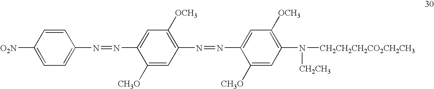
C1=CC(N=NC2=CC([OCH3])=C(N=NC3=CC([OCH3])=C(N([CH2CH2CH2CO2CH2CH3])[CH2CH3])C=C3[CH3O])C=C2[CH3O])=CC=C1[O2N]
